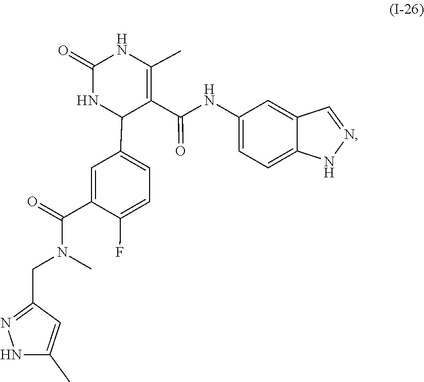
N1=CC2=CC(NC(C3=C(C)NC(=O)NC3C3=CC=C(F)C(C(N(CC4=NNC(C)=C4)C)=O)=C3)=O)=CC=C2N1
